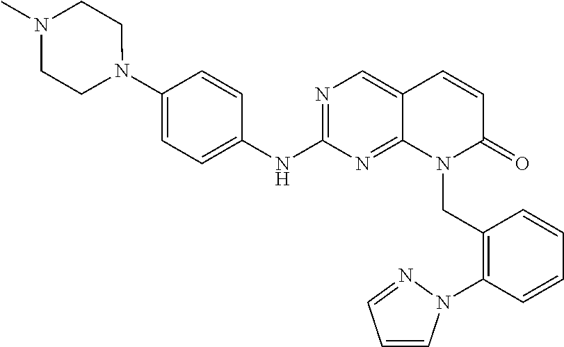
N1(C2=CC=C(NC3=NC=C4C(=N3)N(CC3=C(N5C=CC=N5)C=CC=C3)C(=O)C=C4)C=C2)CCN(C)CC1
